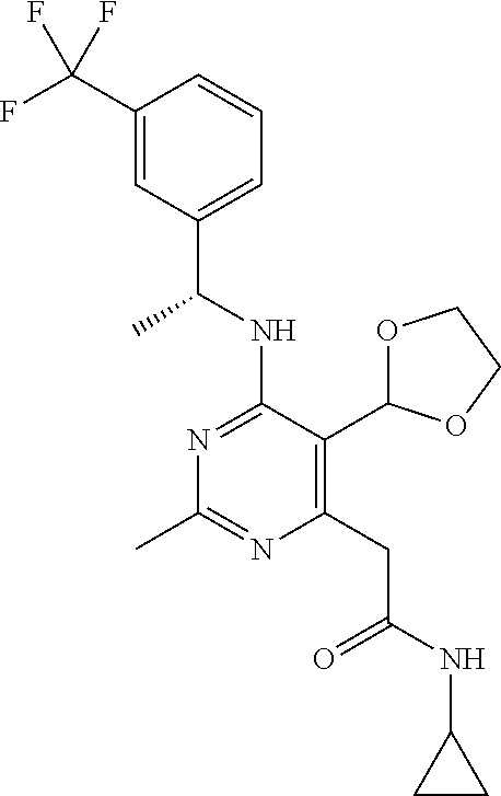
N1=C(NC(C)C2=CC=CC(C(F)(F)F)=C2)C(C2OCCO2)=C(CC(=O)NC2CC2)N=C1C
